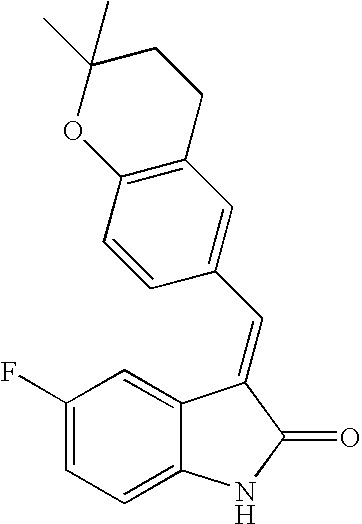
C1(F)=CC=C2C(=C1)C(=CC1=CC3=C(C=C1)OC(C)(C)CC3)C(=O)N2
